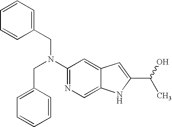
C1=CC(CN(C2=NC=C3C(=C2)C=C(C(O)C)N3)CC2=CC=CC=C2)=CC=C1
